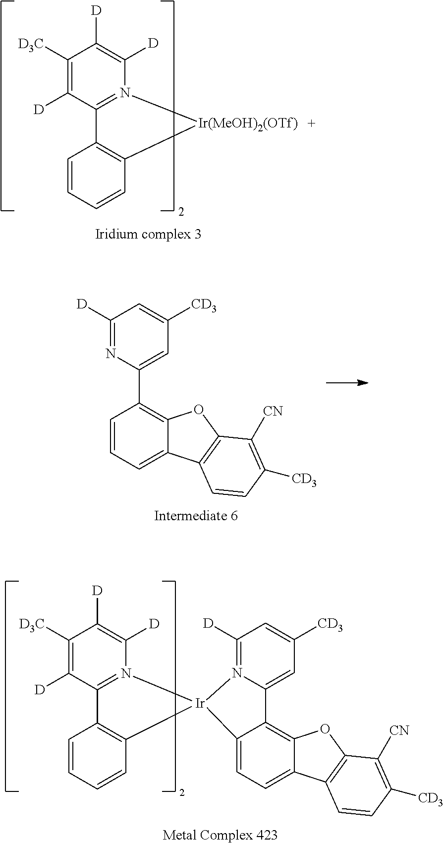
C1([D])=NC(C2=C3C(=CC=C2)C2=C(O3)C([CN])=C([CD3])C=C2)=CC([CD3])=C1.C1([D3C])=C([D])C2=N(C([D])=C1[D])[Ir]1(C3=C2C=CC=C3)N2=C([D])C=C([CD3])C=C2C2=C3C(=CC=C12)C1=C(O3)C([CN])=C([CD3])C=C1.C1([D3C])=C([D])C2=N(C([D])=C1[D])[Ir(MeOH)2(OTf)]C1=C2C=CC=C1
